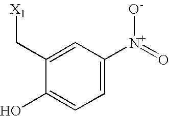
C1([N+]([O-])=O)=CC=C(O)C(C[X1])=C1
